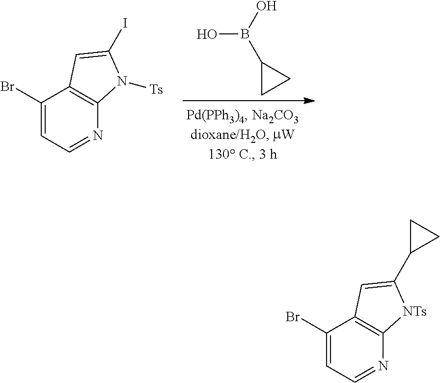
OB(O)C1CC1.C1(Br)=CC=NC2=C1C=C(I)N2[Ts].C1(Br)=CC=NC2=C1C=C(C1CC1)[NTs]2
